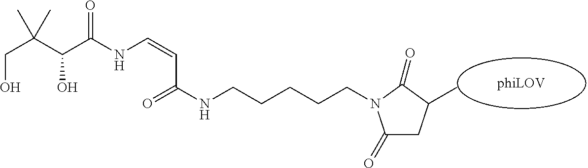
C(NCCCCCN1C(=O)CC(C)C1=O)(=O)C=CNC(C(C(CO)(C)C)O)=O
